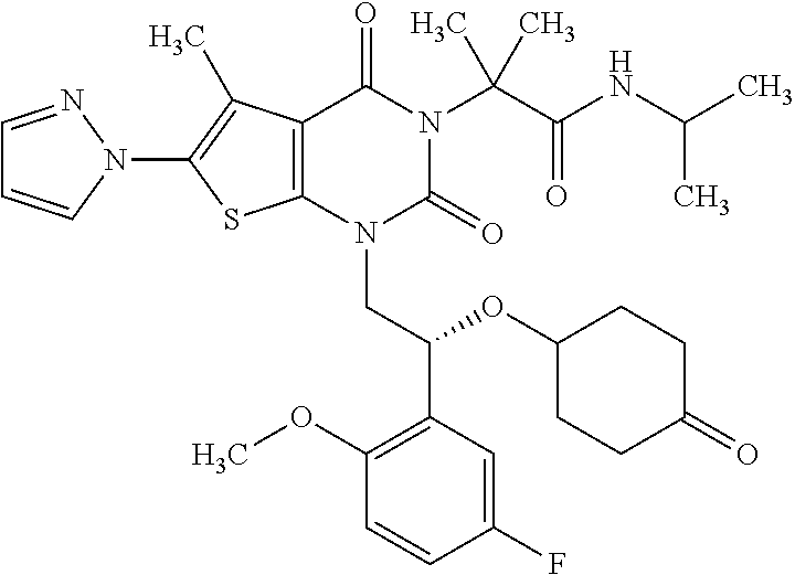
C12=C(C(C)=C(N3C=CC=N3)S1)C(=O)N(C(C(=O)NC(C)C)(C)C)C(=O)N2CC(C1=C(OC)C=CC(F)=C1)OC1CCC(=O)CC1
